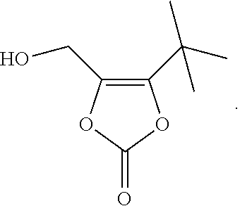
C1(C(C)(C)C)=C(CO)OC(=O)O1
